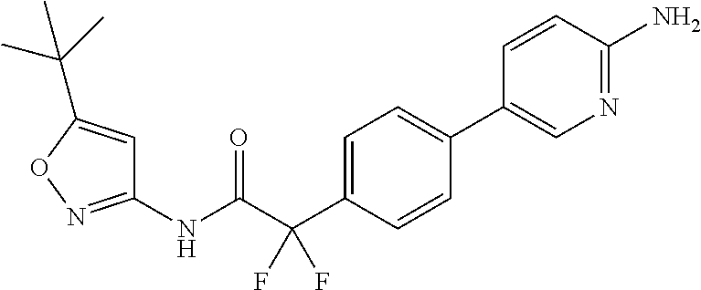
C1(NC(=O)C(C2=CC=C(C3=CN=C(N)C=C3)C=C2)(F)F)=NOC(C(C)(C)C)=C1
